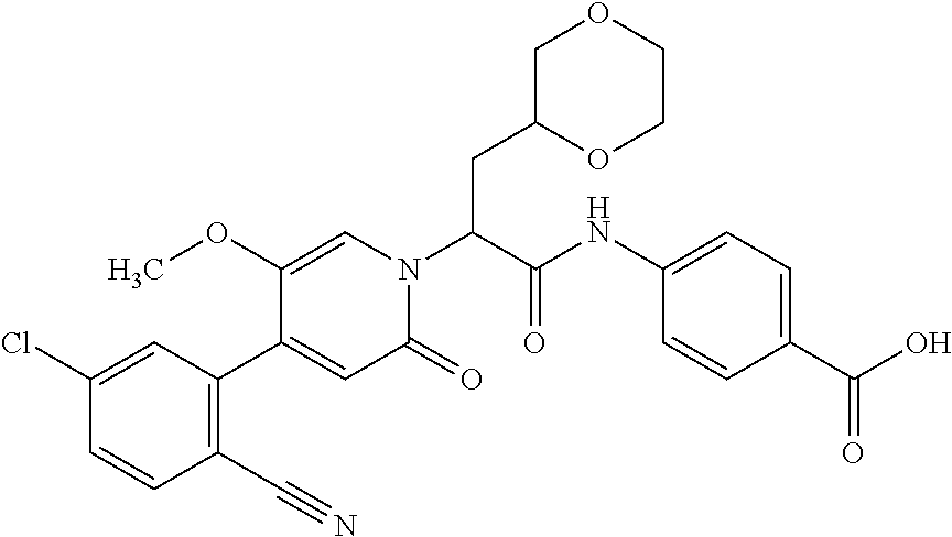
C1(C#N)=C(C2=CC(=O)N(C(CC3OCCOC3)C(NC3=CC=C(C(O)=O)C=C3)=O)C=C2OC)C=C(Cl)C=C1
